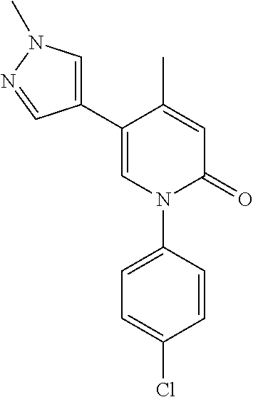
C1(C2=CN(C3=CC=C(Cl)C=C3)C(=O)C=C2C)=CN(C)N=C1
